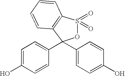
C1=C(O)C=CC(C2(C3=CC=C(O)C=C3)OS(=O)(=O)C3=C2C=CC=C3)=C1
